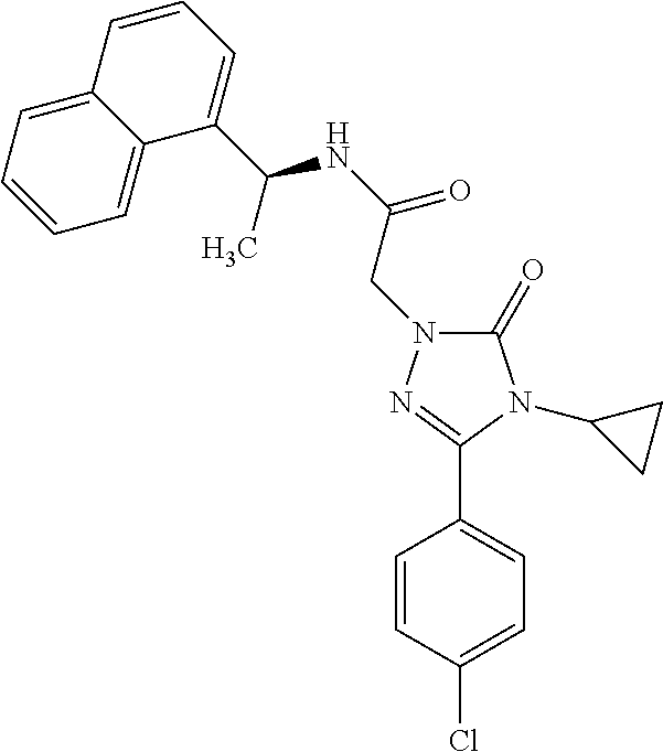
C1=CC(Cl)=CC=C1C1=NN(CC(=O)NC(C2=CC=CC3=CC=CC=C23)C)C(=O)N1C1CC1
